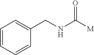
C1=CC=CC(CNC([M])=O)=C1
